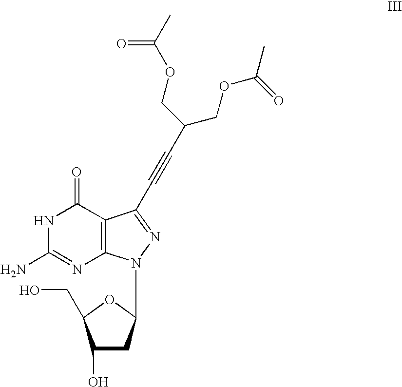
C1(O)CC(N2C3=C(C(=O)NC(N)=N3)C(C#CC(COC(C)=O)COC(C)=O)=N2)OC1CO
